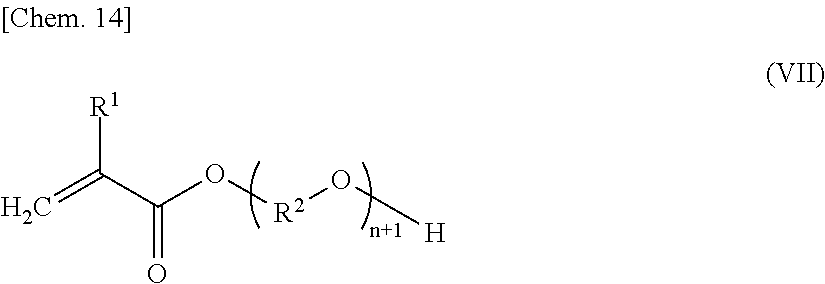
[R1]C(C(O[R2]O[H])=O)=C
